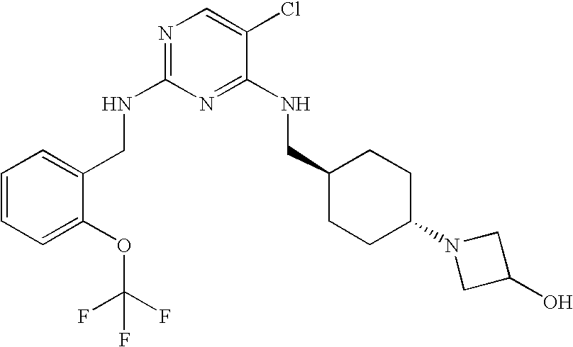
C1(CNC2=NC=C(Cl)C(NCC3CCC(N4CC(O)C4)CC3)=N2)=CC=CC=C1OC(F)(F)F
